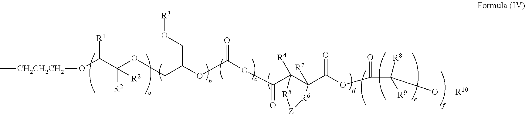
O(C(C(OCC(OC(OC(C1([R4])C(C(OC(C([R9])([R8])O[R10])=O)=O)([R7])[R6][Z][R5]1)=O)=O)CO[R3])([R2])[R2])[R1])[CH2CH2CH2]C
